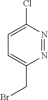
N1=NC(Cl)=CC=C1CBr
